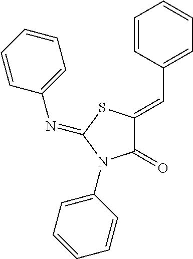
C1=CC(C=C2C(=O)N(C3=CC=CC=C3)C(=NC3=CC=CC=C3)S2)=CC=C1
